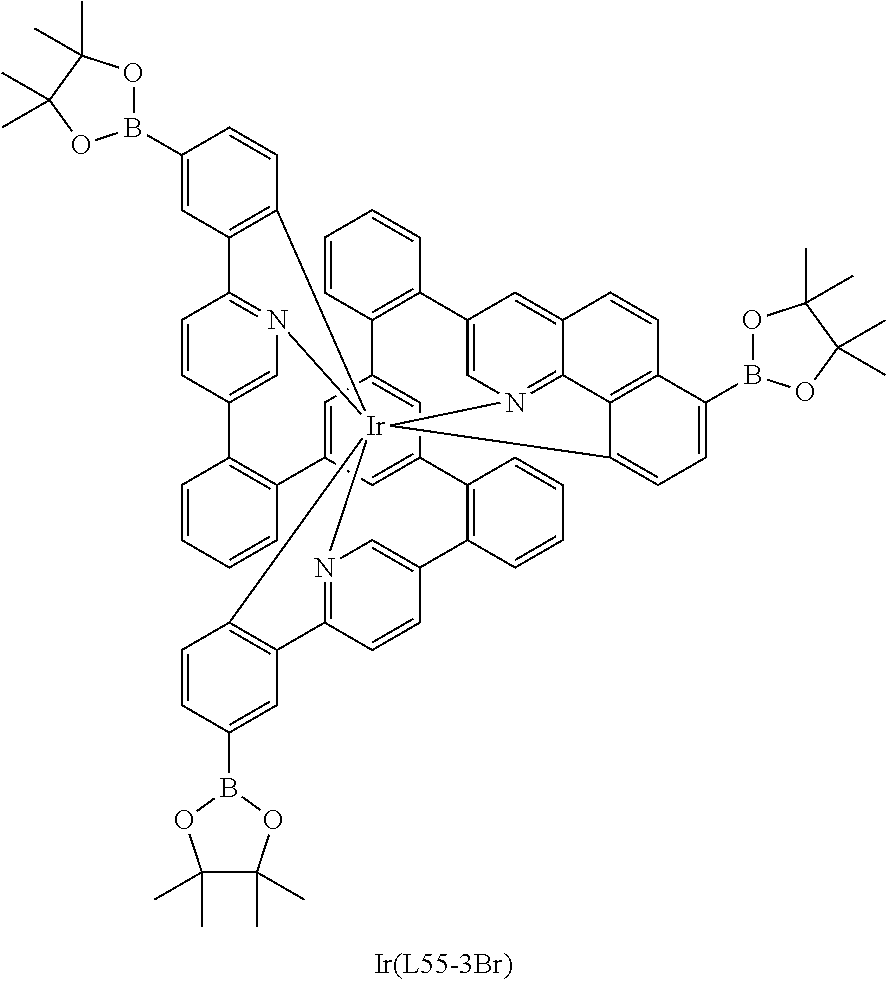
C1(B2OC(C)(C)C(C)(C)O2)=CC2=C(C=C1)[Ir]1345N6=C2C=CC(=C6)C2=C(C=CC=C2)C2=CC(=CC(=C2)C2=C(C=CC=C2)C2=CN1=C(C=C2)C1=C3C=CC(B2OC(C)(C)C(C)(C)O2)=C1)C1=C(C=CC=C1)C1=CN4=C2C(=C1)C=CC1=C2C5=CC=C1B1OC(C)(C)C(C)(C)O1
